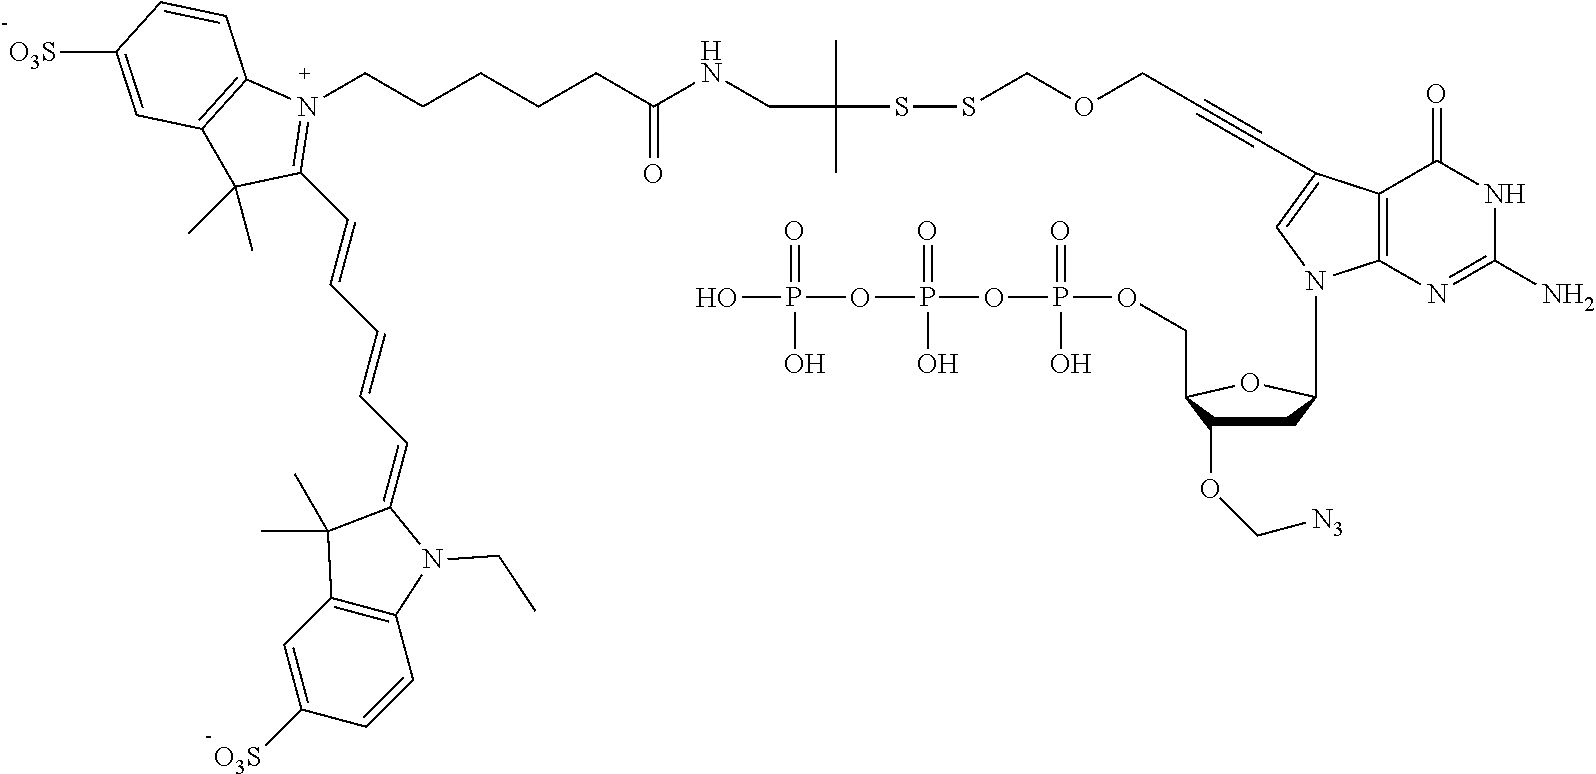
N(CC(SSCOCC#CC1=CN(C2CC(OC[N3])C(COP(OP(OP(O)(=O)O)(=O)O)(=O)O)O2)C2=C1C(=O)NC(N)=N2)(C)C)C(=O)CCCCCN1=C(C=CC=CC=C2C(C)(C)C3=C(N2CC)C=CC([O3S])=C3)C(C)(C)C2=C1C=CC([O3S])=C2
